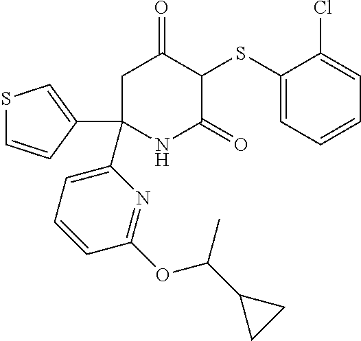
C1(SC2C(=O)CC(C3=CC=CC(OC(C4CC4)C)=N3)(C3=CSC=C3)NC2=O)=CC=CC=C1Cl
